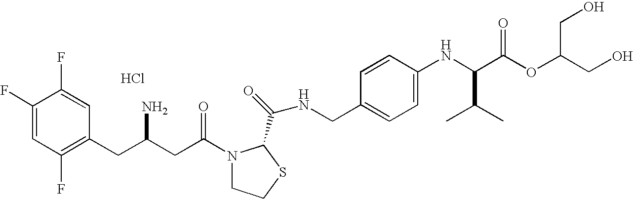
Cl.C1(F)=CC(F)=C(CC(CC(=O)N2CCSC2C(=O)NCC2=CC=C(NC(C(OC(CO)CO)=O)C(C)C)C=C2)N)C=C1F
